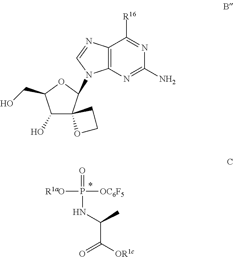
O=P([OC6F5])([R1aO])NC(C([OR1c])=O)C.C1(O)C(CO)OC(N2C3=C(C([R16])=NC(N)=N3)N=C2)C12CCO2
